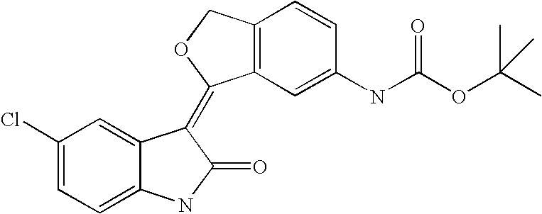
C12=CC=C(Cl)C=C1C(=C1C3=C(C=CC(NC(OC(C)(C)C)=O)=C3)CO1)C(=O)N2
